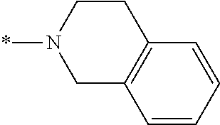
*N1CC2=C(CC1)C=CC=C2
